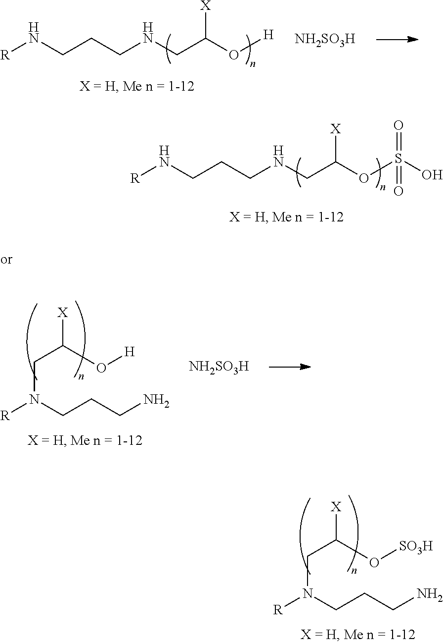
[R]NCCCNCC(OS(O)(=O)=O)[X].[R]N(CCCN)CC([X])O[SO3H].[R]NCCCNCC(O[H])[X].[NH2SO3H].[R]N(CCCN)CC([X])O[H].[NH2SO3H]
